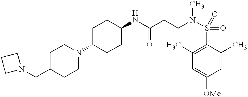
N1(C2CCC(NC(CCN(S(=O)(=O)C3=C(C)C=C([OMe])C=C3C)C)=O)CC2)CCC(CN2CCC2)CC1
